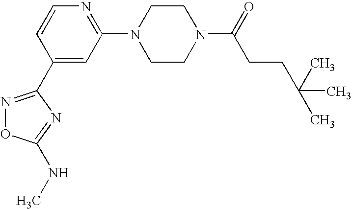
C1(N2CCN(C(=O)CCC(C)(C)C)CC2)=NC=CC(C2=NOC(NC)=N2)=C1
